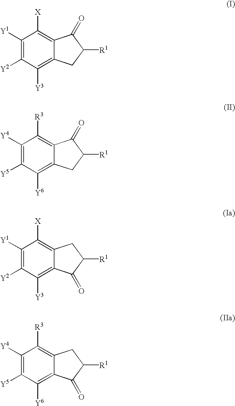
C1([Y1])=C([Y2])C([Y3])=C2C(=C1[X])C(=O)C([R1])C2.C1([Y4])=C([Y5])C([Y6])=C2C(=C1[R3])C(=O)C([R1])C2.C1([Y1])=C([Y2])C([Y3])=C2C(=C1[X])CC([R1])C2=O.C1([Y4])=C([Y5])C([Y6])=C2C(=C1[R3])CC([R1])C2=O
